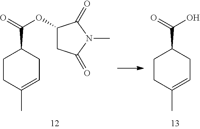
C1(OC(=O)C2CCC(C)=CC2)CC(=O)N(C)C1=O.OC(=O)C1CCC(C)=CC1
